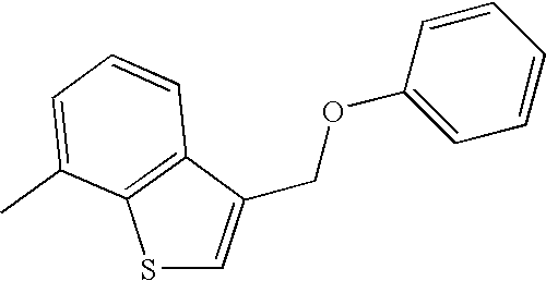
S1C=C(COC2=CC=CC=C2)C2=C1C(C)=CC=C2
